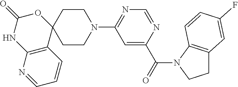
C12=C(N=CC=C1)NC(=O)OC21CCN(C2=NC=NC(C(=O)N3C4=C(CC3)C=C(F)C=C4)=C2)CC1
